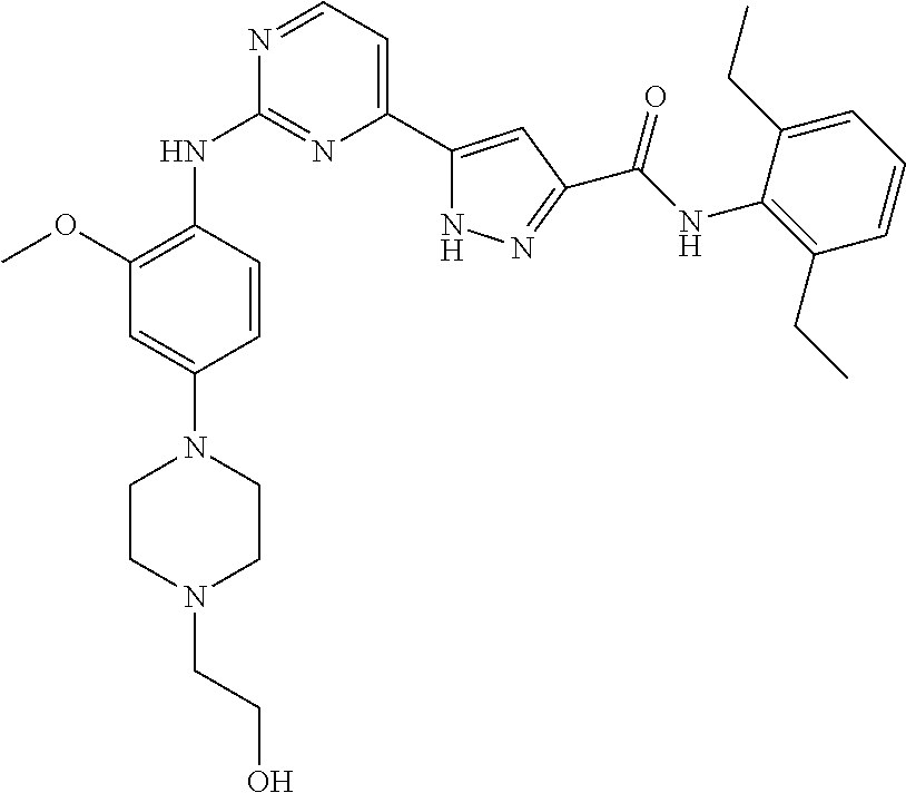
C1(OC)=C(NC2=NC(C3=CC(C(NC4=C(CC)C=CC=C4CC)=O)=NN3)=CC=N2)C=CC(N2CCN(CCO)CC2)=C1
